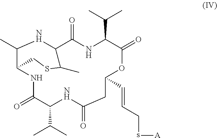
CC1NC2C(=O)NC(C(C)C)C(=O)OC(C=CCs[A])CC(=O)NC(C(C)C)C(=O)NC1CSC2C
